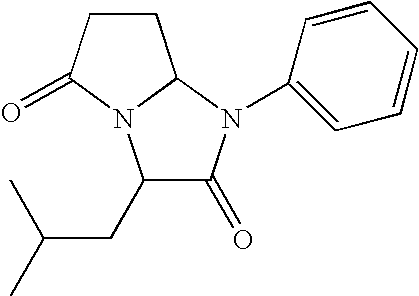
C1(CC(C)C)C(=O)N(C2=CC=CC=C2)C2N1C(=O)CC2
